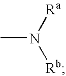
CN([Ra])[Rb]
